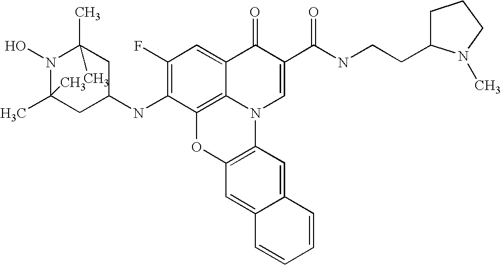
C1(F)=C(NC2CC(C)(C)N(O)C(C)(C)C2)C2=C3C(=C1)C(=O)C(C(NCCC1CCCN1C)=O)=CN3C1=C(O2)C=C2C(=C1)C=CC=C2
